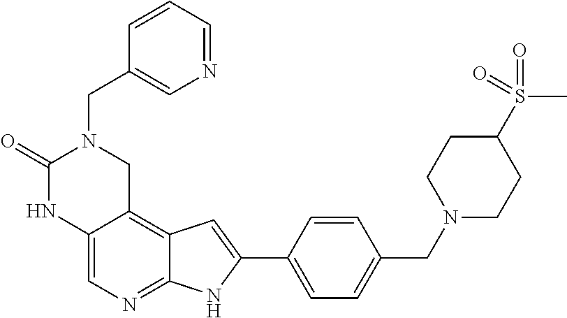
C1=C2C(=C3C(=N1)NC(C1=CC=C(CN4CCC(S(=O)(C)=O)CC4)C=C1)=C3)CN(CC1=CN=CC=C1)C(=O)N2
